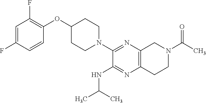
C1=C(F)C=CC(OC2CCN(C3=NC4=C(N=C3NC(C)C)CCN(C(C)=O)C4)CC2)=C1F
